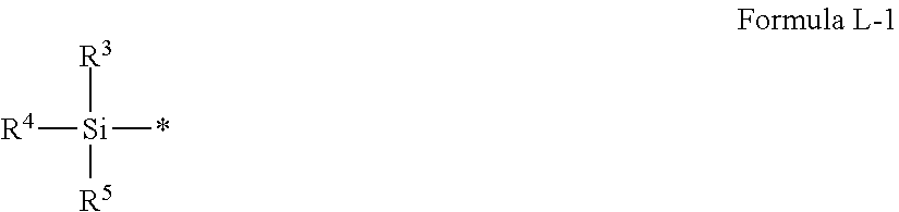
[R4][Si](*)([R3])[R5]
